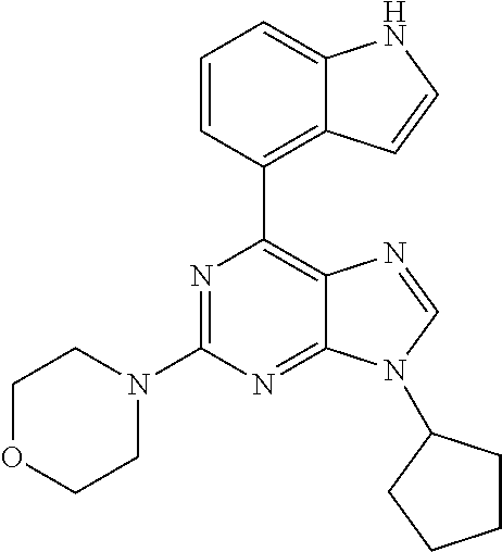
N1=C(N2CCOCC2)N=C2C(=C1C1=C3C(=CC=C1)NC=C3)N=CN2C1CCCC1
